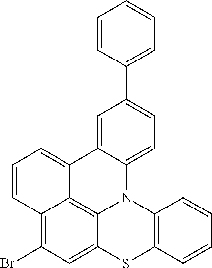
C12=C(Br)C=C3C4=C1C(=CC=C2)C1=CC(C2=CC=CC=C2)=CC=C1N4C1=C(S3)C=CC=C1
